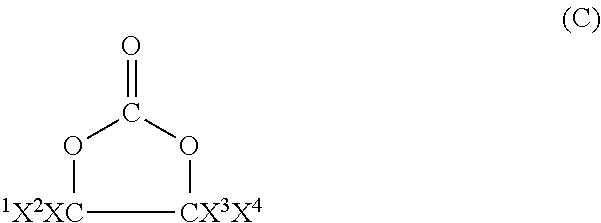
O=C1O[CX3X4][1X2XC]O1
